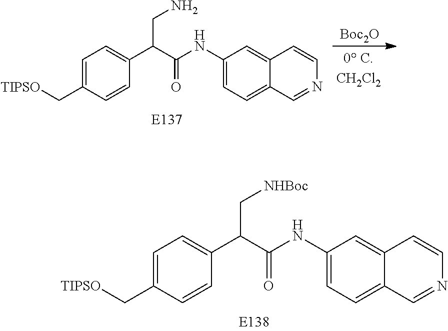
C1(NC(C(C2=CC=C(C[TIPSO])C=C2)C[NHBoc])=O)=CC=C2C(=C1)C=CN=C2.C1(NC(C(C2=CC=C(C[TIPSO])C=C2)CN)=O)=CC=C2C(=C1)C=CN=C2.[Boc2O]
